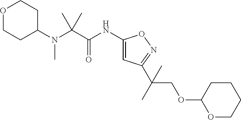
N(C(C(NC1=CC(C(C)(COC2OCCCC2)C)=NO1)=O)(C)C)(C1CCOCC1)C
